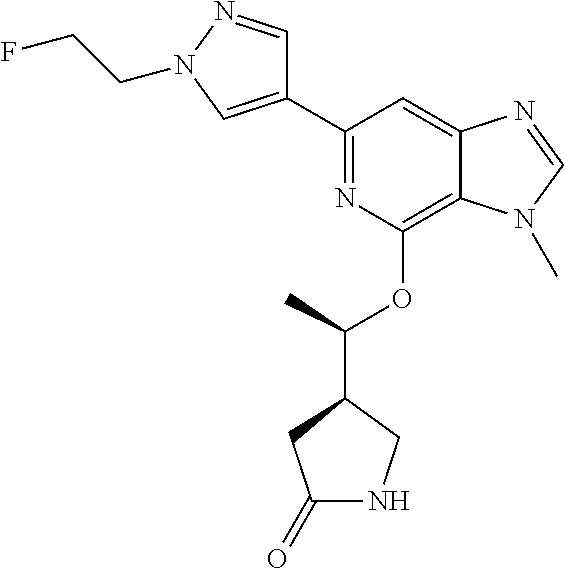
C1(C2=NC(OC(C3CC(=O)NC3)C)=C3C(=C2)N=CN3C)=CN(CCF)N=C1
